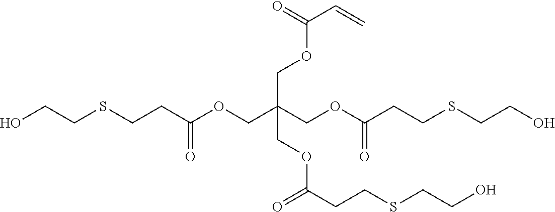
O(CC(COC(CCSCCO)=O)(COC(C=C)=O)COC(=O)CCSCCO)C(CCSCCO)=O
